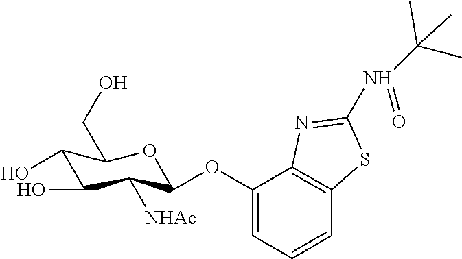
C1(O)C(O)C([NHAc])C(OC2=CC=CC3=C2N=C(N(=O)C(C)(C)C)S3)OC1CO
